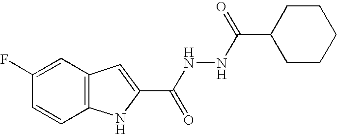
C12=C(C=C(F)C=C1)C=C(C(NNC(C1CCCCC1)=O)=O)N2
